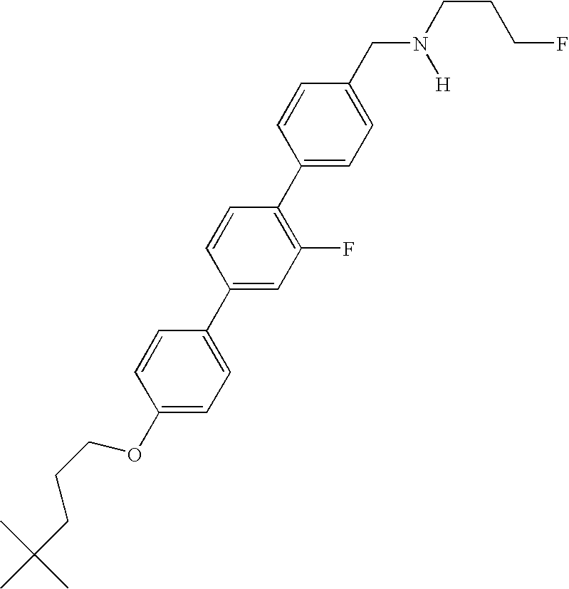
C1=CC(OCCCC(C)(C)C)=CC=C1C1=CC(F)=C(C2=CC=C(CN(CCCF)[H])C=C2)C=C1
